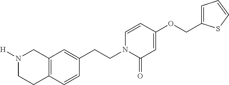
C12=C(C=CC(CCN3C(=O)C=C(OCC4=CC=CS4)C=C3)=C1)CCN([H])C2
